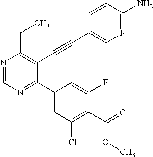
N1=CN=C(C2=CC(Cl)=C(C(=O)OC)C(F)=C2)C(C#CC2=CN=C(N)C=C2)=C1CC
